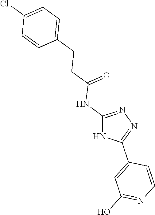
C1(NC(=O)CCC2=CC=C(Cl)C=C2)=NN=C(C2=CC(O)=NC=C2)N1
